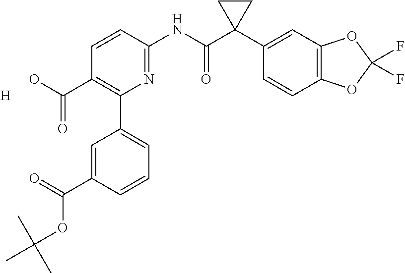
C1=CC(NC(C2(C3=CC4=C(C=C3)OC(F)(F)O4)CC2)=O)=NC(C2=CC=CC(C(=O)OC(C)(C)C)=C2)=C1C(=O)O.[H]
